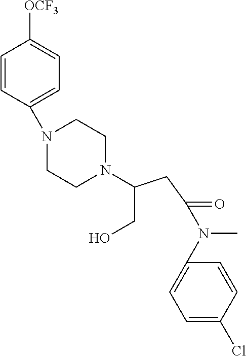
C1=CC(N2CCN(C(CO)CC(N(C3=CC=C(Cl)C=C3)C)=O)CC2)=CC=C1[OCF3]
